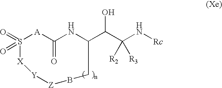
S1(=O)(=O)[A]C(=O)NC(C(C(N[Rc])([R2])[R3])O)CB[Z][Y][X]1
